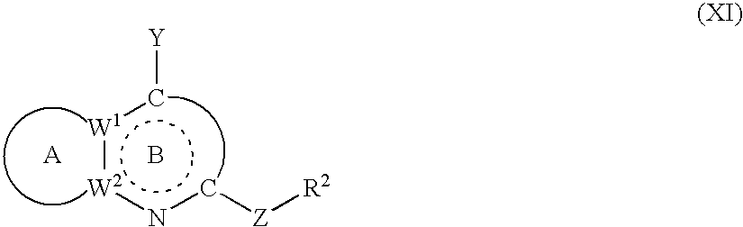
[W1](:[W2]nc[Z][R2])c[Y].B.[A]
